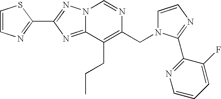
N12C(=NC(C3=NC=CS3)=N1)C(CCC)=C(CN1C=CN=C1C1=NC=CC=C1F)N=C2
